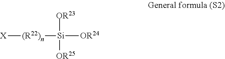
[(R22)n]([Si]([OR23])([OR25])[OR24])[X]
